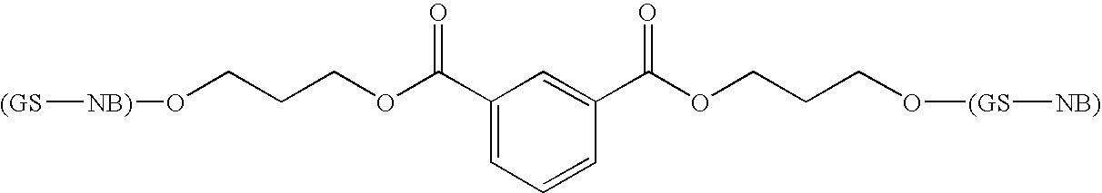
[(GS][NB)]OCCCOC(C1=CC=CC(C(OCCCO[(GS][NB)])=O)=C1)=O
